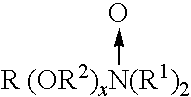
[R (OR2)xN(R1)2]->O
